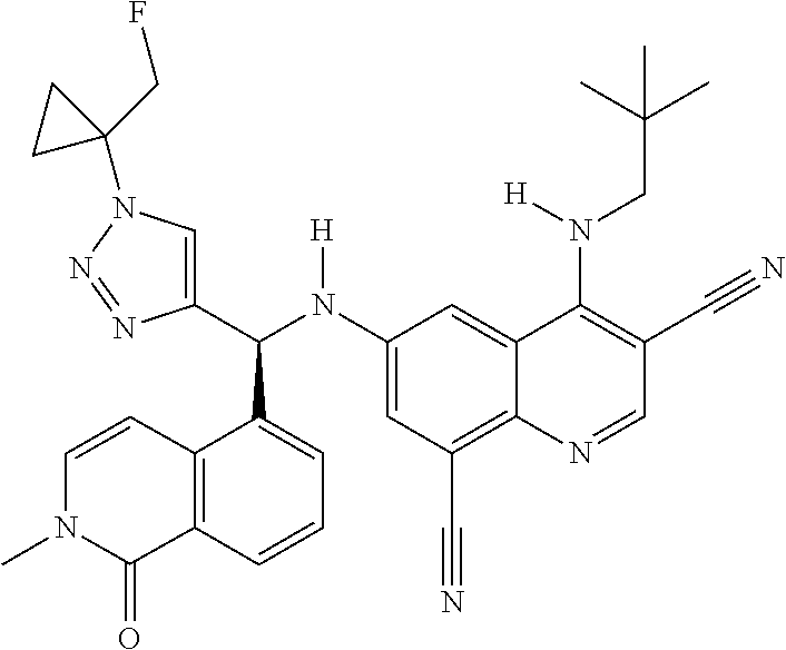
C1(N(C(C2=CN(C3(CF)CC3)N=N2)C2=CC=CC3=C2C=CN(C)C3=O)[H])=CC(C#N)=C2C(=C1)C(N(CC(C)(C)C)[H])=C(C#N)C=N2
